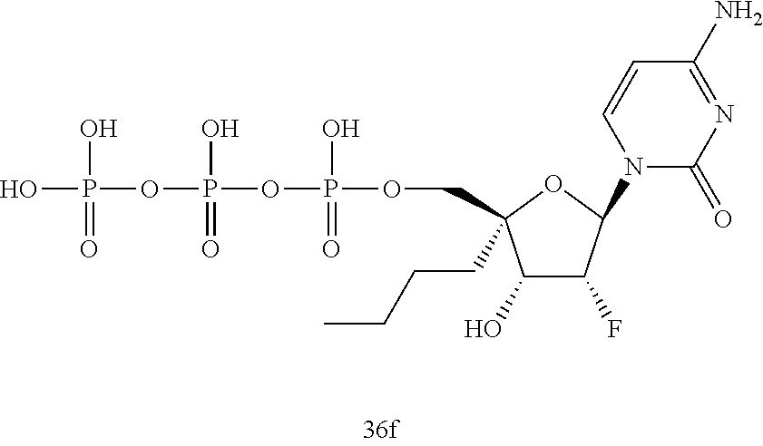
OP(O)(=O)OP(O)(=O)OP(O)(=O)OCC1(CCCC)C(O)C(F)C(N2C(=O)N=C(N)C=C2)O1
